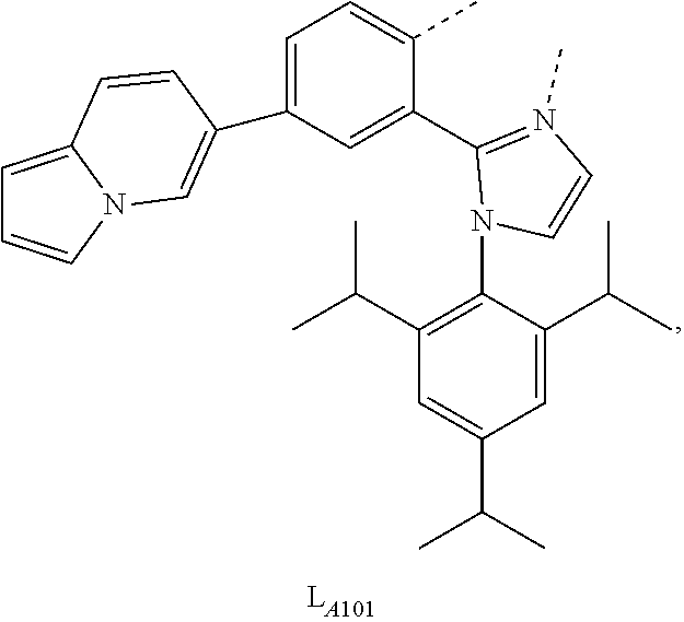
C1=C2N(C=C1)C=C(C1=CC=C(C)C(C3=N(C)C=CN3C3=C(C(C)C)C=C(C(C)C)C=C3C(C)C)=C1)C=C2
